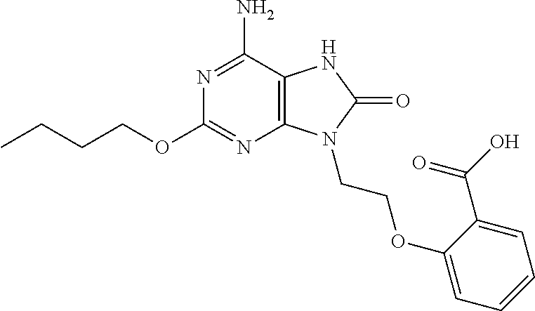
N1=C(N)C2=C(N=C1OCCCC)N(CCOC1=CC=CC=C1C(O)=O)C(=O)N2
